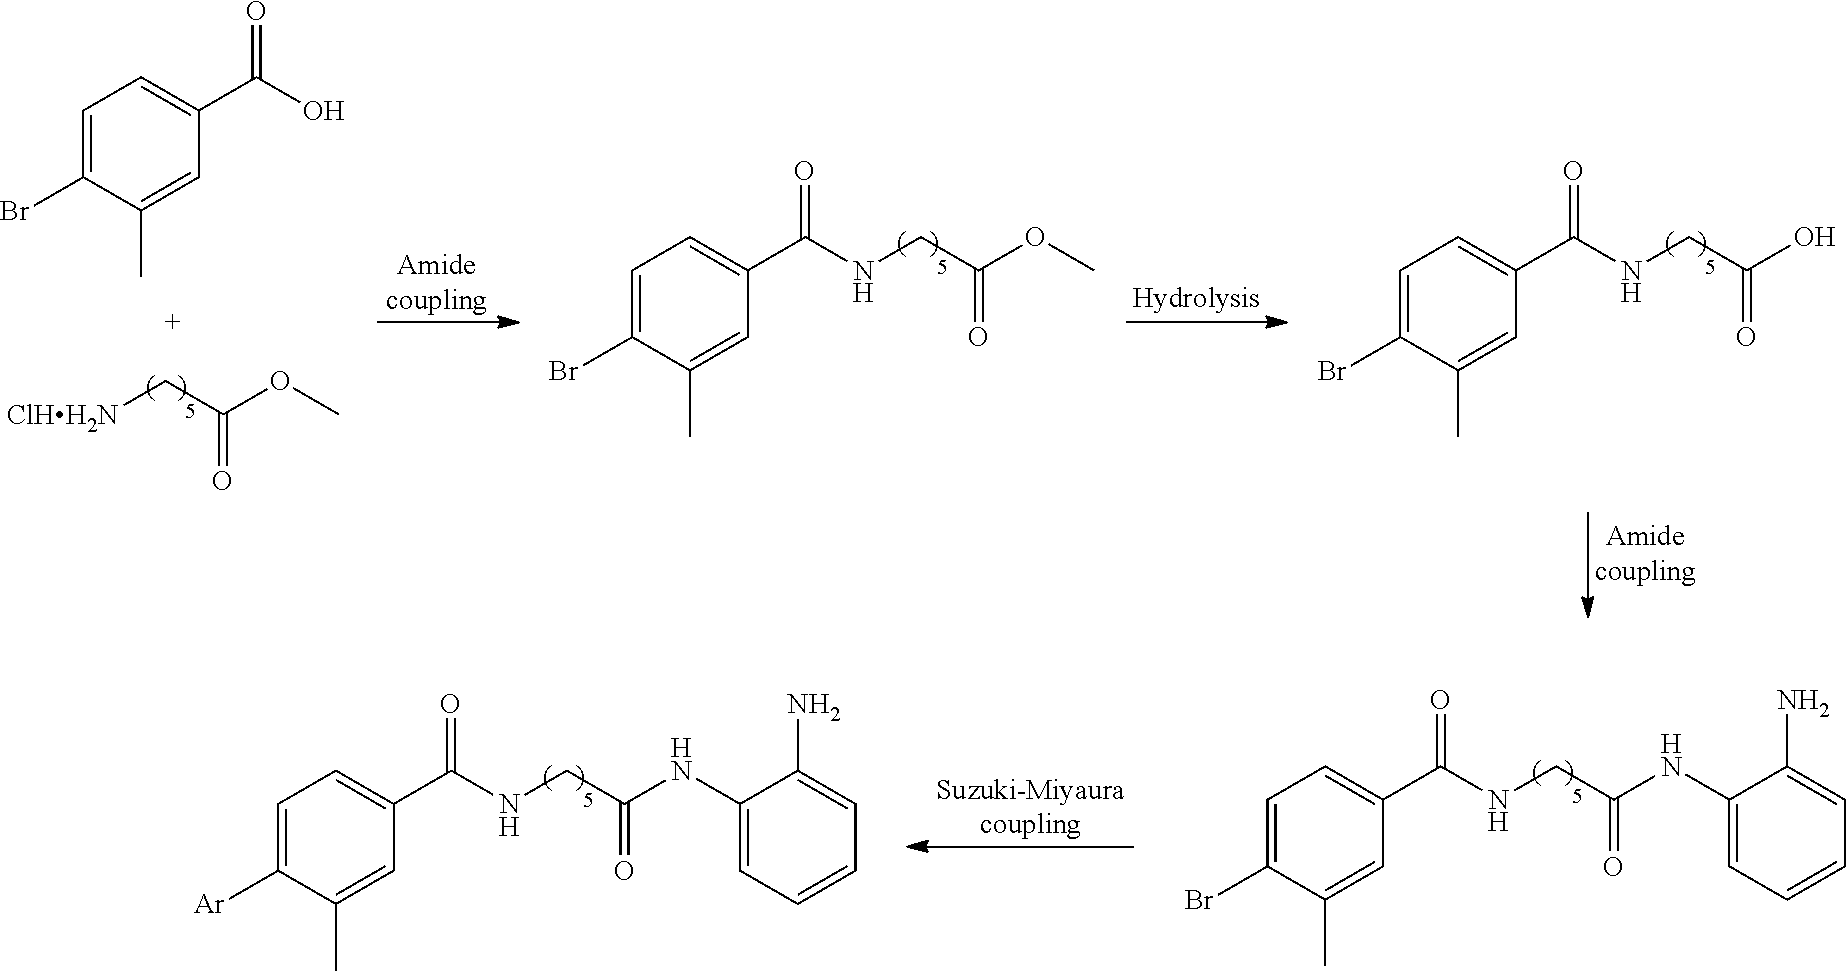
C(=O)(CNC(C1=CC=C(Br)C(C)=C1)=O)OC.C(=O)(CNC(C1=CC=C(Br)C(C)=C1)=O)O.C([ClHH2N])C(OC)=O.C1=C(Br)C(C)=CC(C(O)=O)=C1.C(=O)(CNC(C1=CC=C([Ar])C(C)=C1)=O)NC1=CC=CC=C1N.C(=O)(CNC(C1=CC=C(Br)C(C)=C1)=O)NC1=CC=CC=C1N
